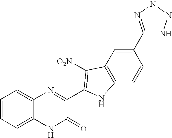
C1=CC=C2C(=C1)N=C(C1=C([O2N])C3=C(C=CC(C4=NNNN4)=C3)N1)C(=O)N2
